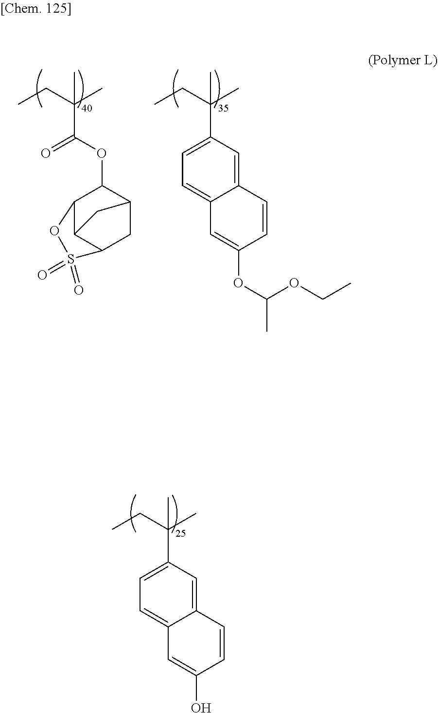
CC(C)(CC)C1=CC=C2C(=C1)C=CC(O)=C2.CC(C)(CC)C(OC1C2CC3C(C1OS3(=O)=O)C2)=O.CC(C)(CC)C1=CC=C2C(=C1)C=CC(OC(C)OCC)=C2
